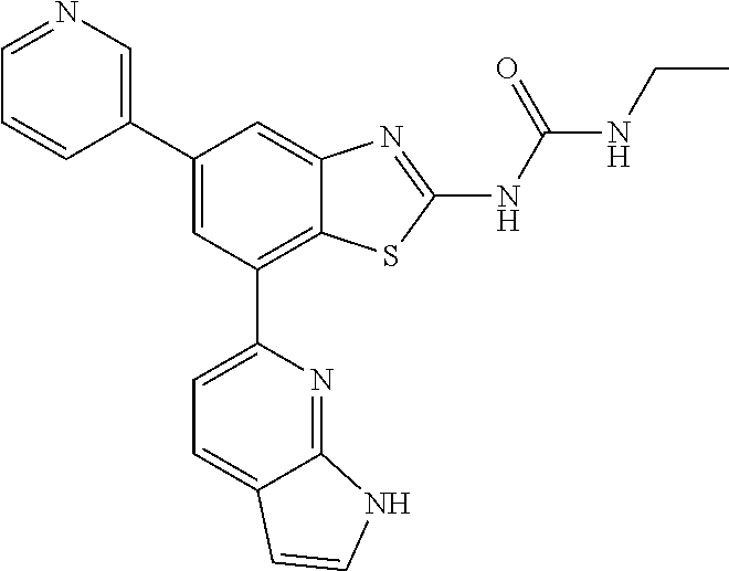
C1(C2=CN=CC=C2)=CC(C2=CC=C3C(=N2)NC=C3)=C2C(=C1)N=C(NC(NCC)=O)S2
